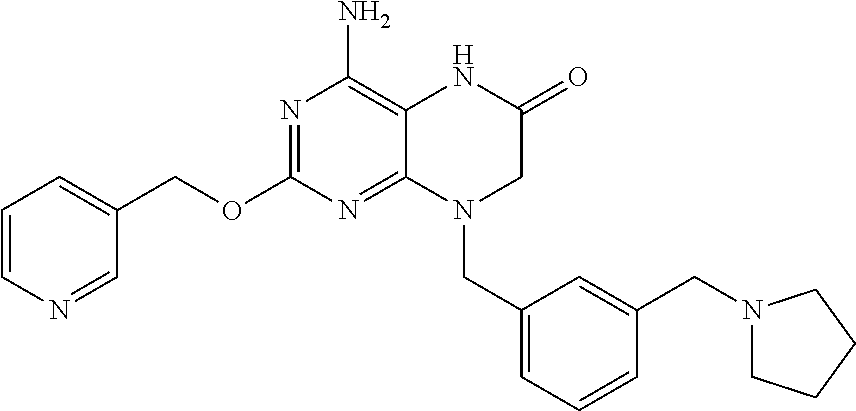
N1=C(OCC2=CC=CN=C2)N=C2C(=C1N)NC(=O)CN2CC1=CC=CC(CN2CCCC2)=C1
